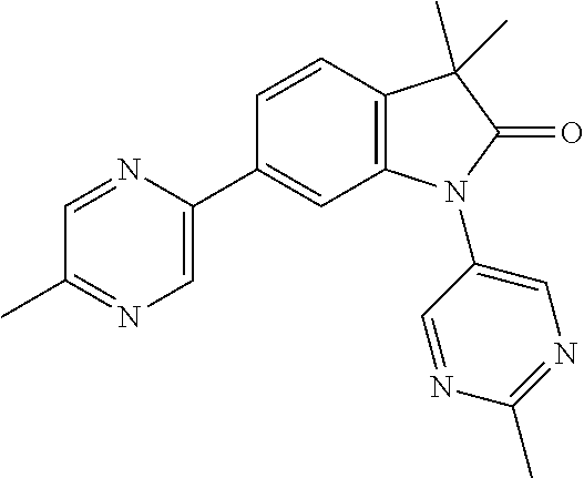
C1=CC2=C(C=C1C1=CN=C(C)C=N1)N(C1=CN=C(C)N=C1)C(=O)C2(C)C
